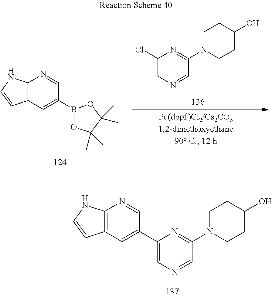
C12=C(C=C(C3=CN=CC(N4CCC(O)CC4)=N3)C=N1)C=CN2.C12=C(C=C(B3OC(C)(C)C(C)(C)O3)C=N1)C=CN2.C1(Cl)=CN=CC(N2CCC(O)CC2)=N1
